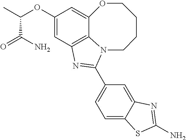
C12=C3C=C(OC(C)C(N)=O)C=C1OCCCCN2C(C1=CC=C2C(=C1)N=C(N)S2)=N3
